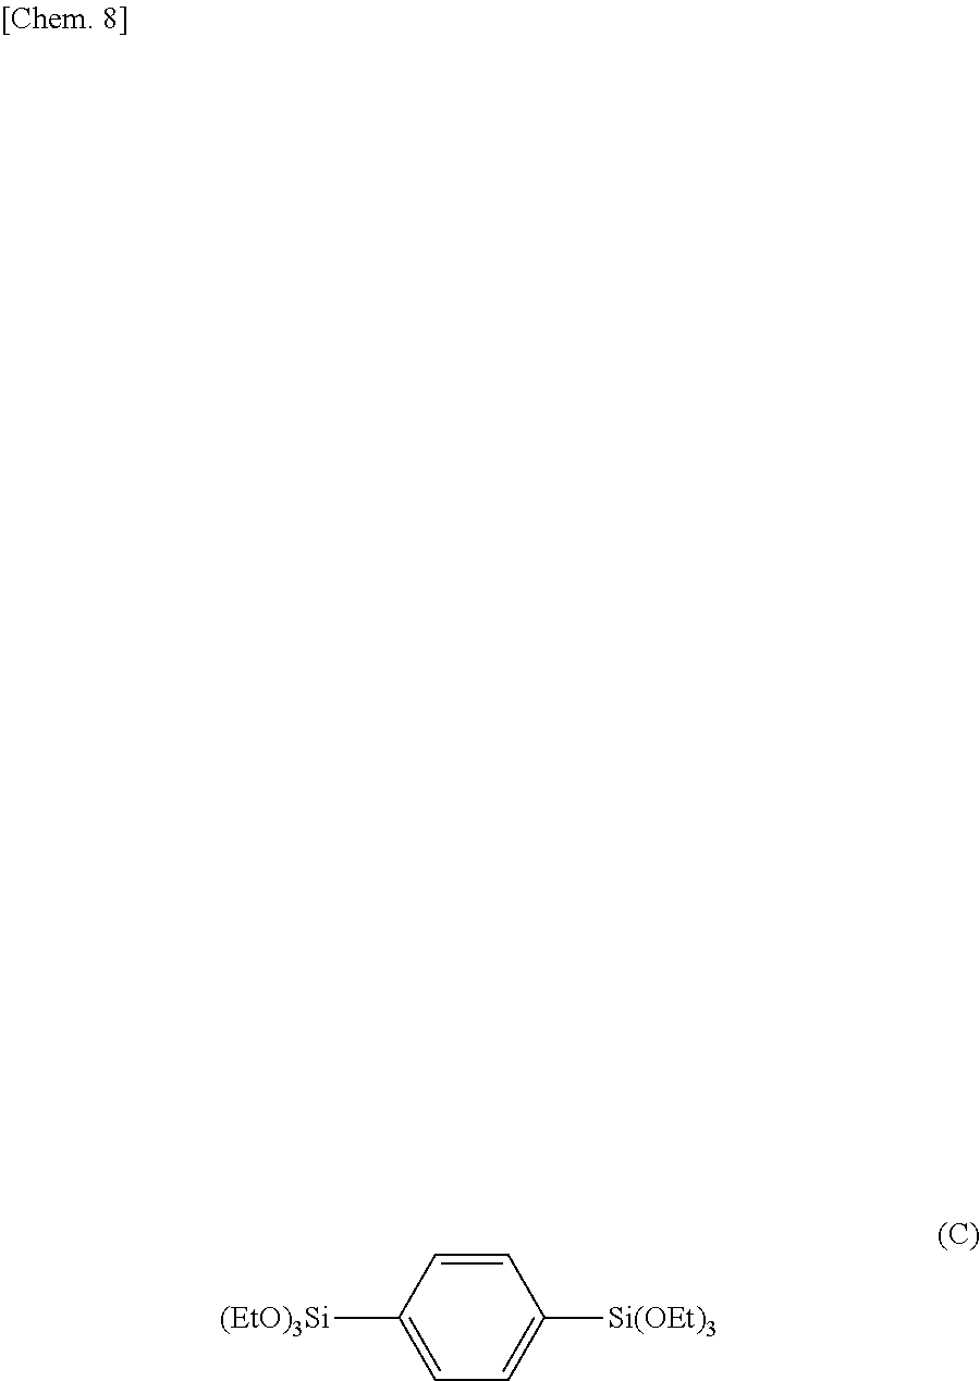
C1=CC([(EtO)3Si])=CC=C1[Si(OEt)3]
